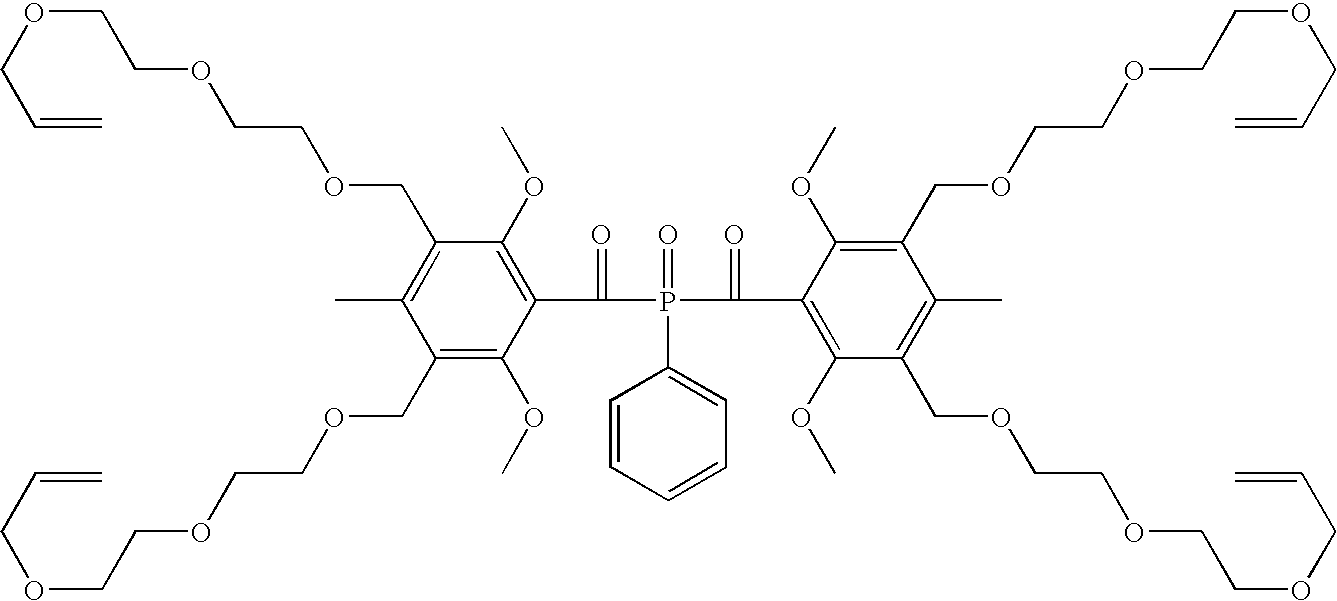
C(OCC=C)COCCOCC1=C(C)C(COCCOCCOCC=C)=C(OC)C(C(=O)P(=O)(C(=O)C2=C(OC)C(COCCOCCOCC=C)=C(C)C(COCCOCCOCC=C)=C2OC)C2=CC=CC=C2)=C1OC
